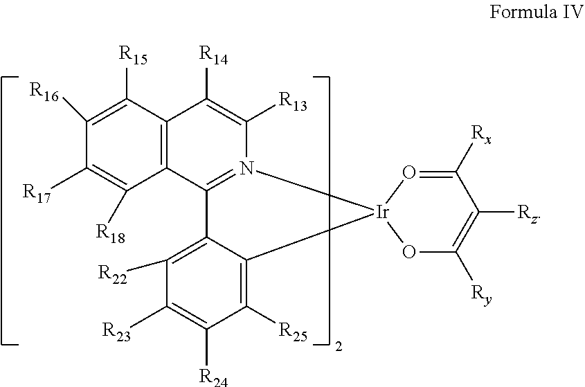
C1([R15])=C([R16])C([R17])=C([R18])C2=C1C([R14])=C([R13])N1=C2C2=C([R22])C([R23])=C([R24])C([R25])=C2[Ir]12OC([Ry])=C([Rz])C([Rx])=O2
